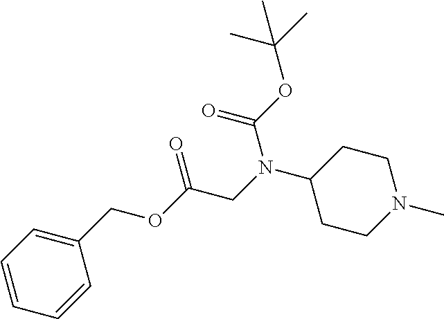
C1=CC=CC(COC(=O)CN(C(=O)OC(C)(C)C)C2CCN(C)CC2)=C1
